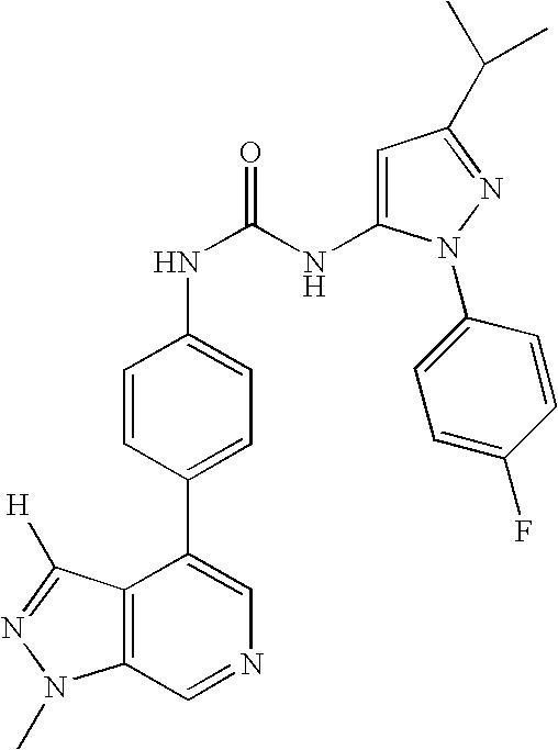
C12=C(C=NC=C1C1=CC=C(NC(NC3=CC(C(C)C)=NN3C3=CC=C(F)C=C3)=O)C=C1)N(C)N=C2[H]
